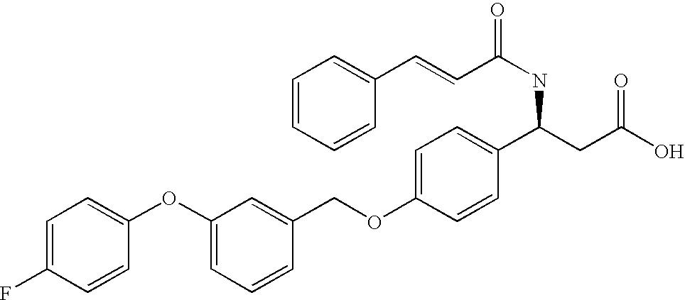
C1=C(F)C=CC(OC2=CC=CC(COC3=CC=C(C(CC(O)=O)NC(=O)C=CC4=CC=CC=C4)C=C3)=C2)=C1
